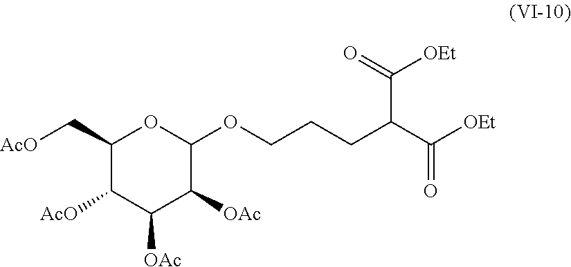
C1(C[AcO])C([AcO])C([OAc])C([OAc])C(OCCCC(C([OEt])=O)C(=O)[OEt])O1
